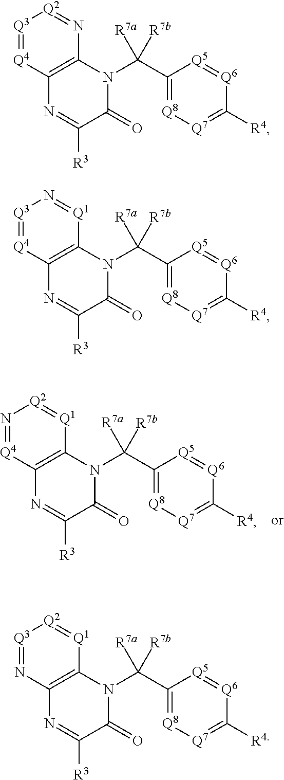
C1(C(N2C3=C(N=C([R3])C2=O)[Q4]=N[Q2]=[Q1]3)([R7a])[R7b])=[Q8][Q7]=C([R4])[Q6]=[Q5]1.C1(C(N2C3=C(N=C([R3])C2=O)[Q4]=[Q3][Q2]=N3)([R7a])[R7b])=[Q8][Q7]=C([R4])[Q6]=[Q5]1.C1(C(N2C3=C(N=C([R3])C2=O)[Q4]=[Q3]N=[Q1]3)([R7a])[R7b])=[Q8][Q7]=C([R4])[Q6]=[Q5]1.C1(C(N2C3=C(N=C([R3])C2=O)N=[Q3][Q2]=[Q1]3)([R7a])[R7b])=[Q8][Q7]=C([R4])[Q6]=[Q5]1
